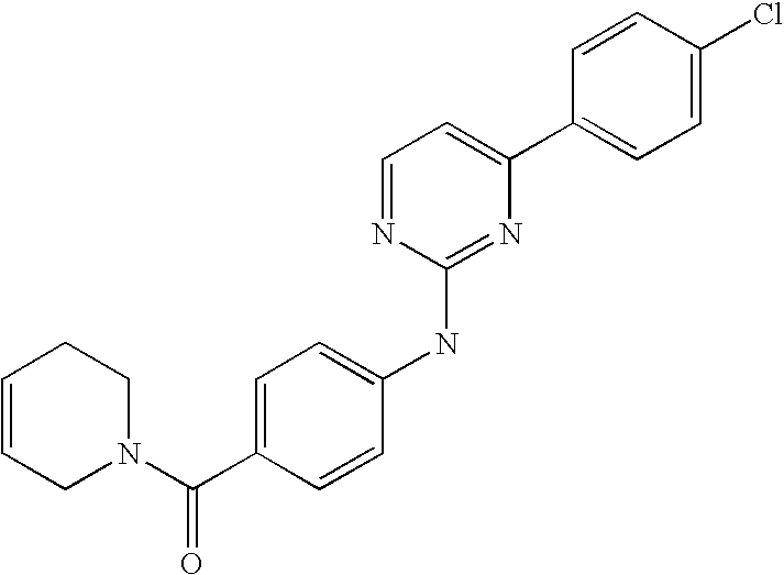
C1=CC(C2=CC=NC(NC3=CC=C(C(N4CCC=CC4)=O)C=C3)=N2)=CC=C1Cl
